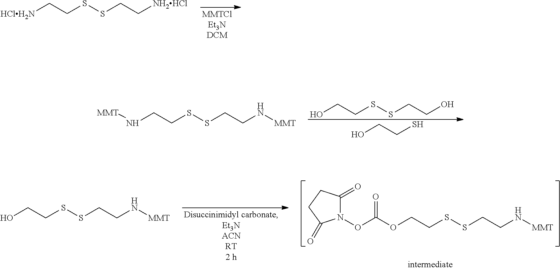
[HClH2N]CCSSCC[NH2HCl].[MMT]NCCSSCCN[MMT].OCCSSCCO.OCCS.N1(OC(OCCSSCCN[MMT])=O)C(=O)CCC1=O.OCCSSCCN[MMT]
